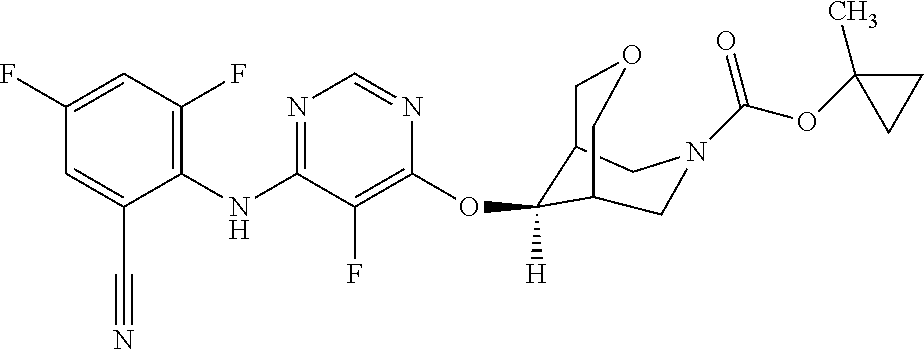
C1(NC2=NC=NC(OC3([H])C4COCC3CN(C(OC3(C)CC3)=O)C4)=C2F)=C(F)C=C(F)C=C1C#N
